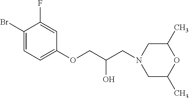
C1(Br)=CC=C(OCC(CN2CC(C)OC(C)C2)O)C=C1F
